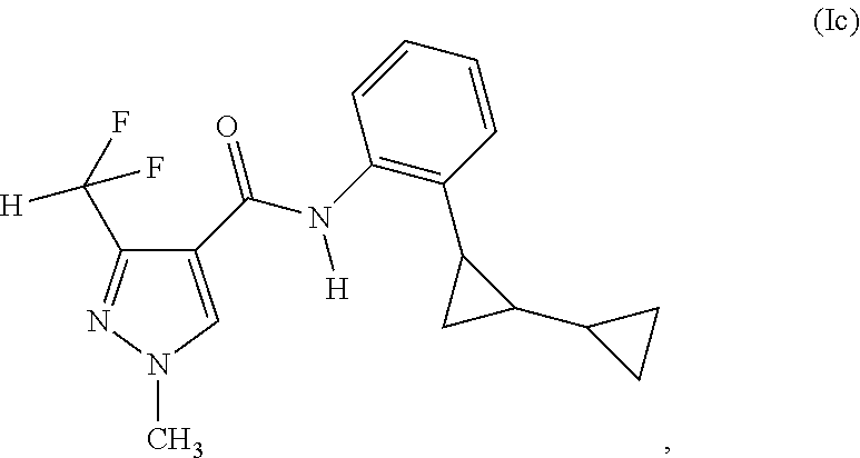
C1(C(=O)N([H])C2=C(C3CC3C3CC3)C=CC=C2)=CN(C)N=C1C(F)(F)[H]
